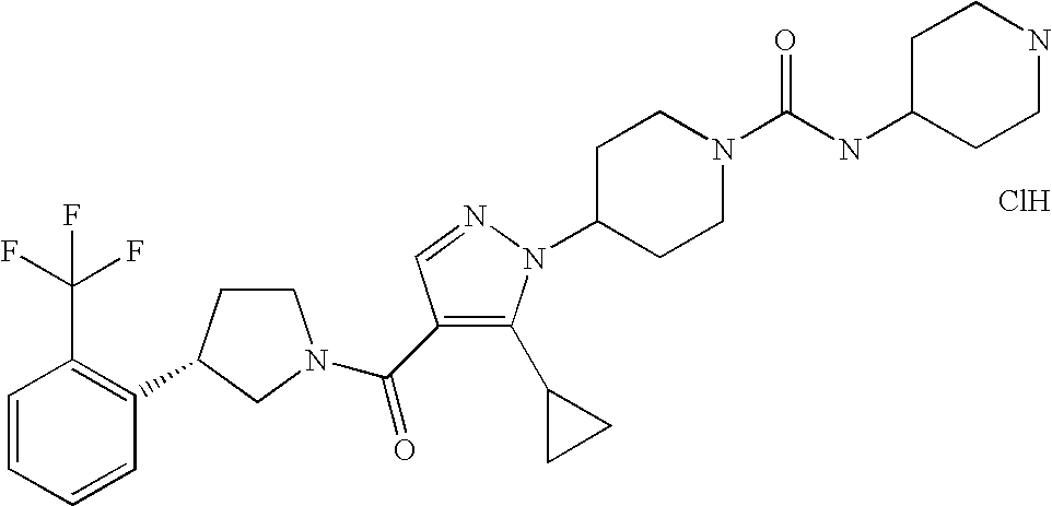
C1=CC=CC(C2CCN(C(=O)C3=C(C4CC4)N(C4CCN(C(NC5CCNCC5)=O)CC4)N=C3)C2)=C1C(F)(F)F.Cl
